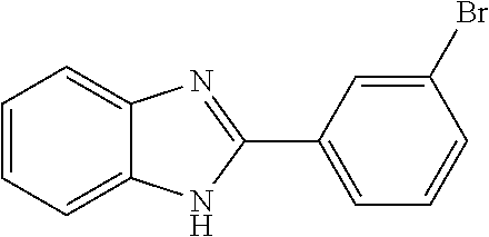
C1=CC=C2C(=C1)N=C(C1=CC=CC(Br)=C1)N2
